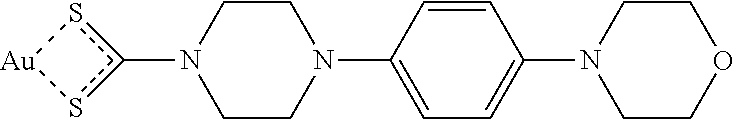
C1CN(C2=CC=C(N3CCOCC3)C=C2)CCN1c1s[Au]s1
